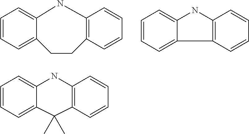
C1=CC=C2C(=C1)NC1=C(C=CC=C1)CC2.C1=CC=C2C(=C1)NC1=C2C=CC=C1.C1=CC=C2C(=C1)NC1=C(C2(C)C)C=CC=C1
